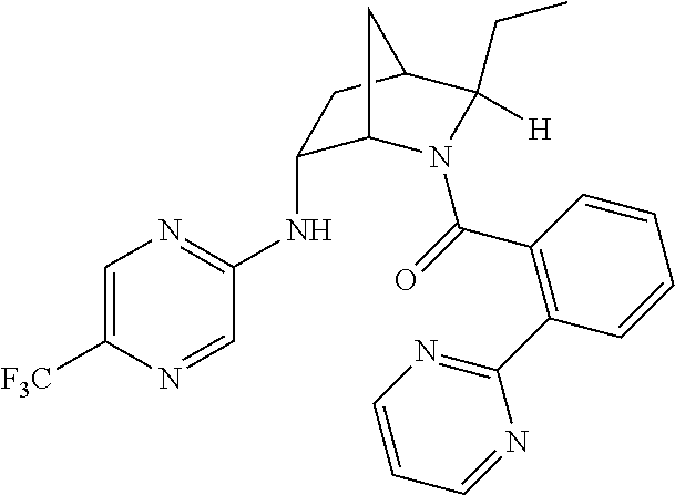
C1=C([F3C])N=CC(NC2C3N(C(=O)C4=C(C5=NC=CC=N5)C=CC=C4)C([H])(CC)C(C2)C3)=N1
